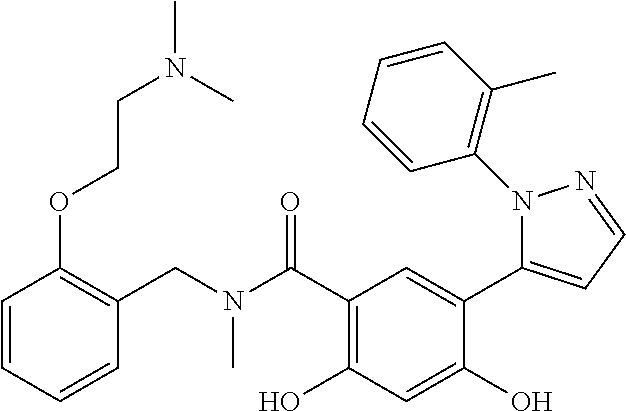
C1=CC=CC(N2N=CC=C2C2=CC(C(=O)N(CC3=C(OCCN(C)C)C=CC=C3)C)=C(O)C=C2O)=C1C
